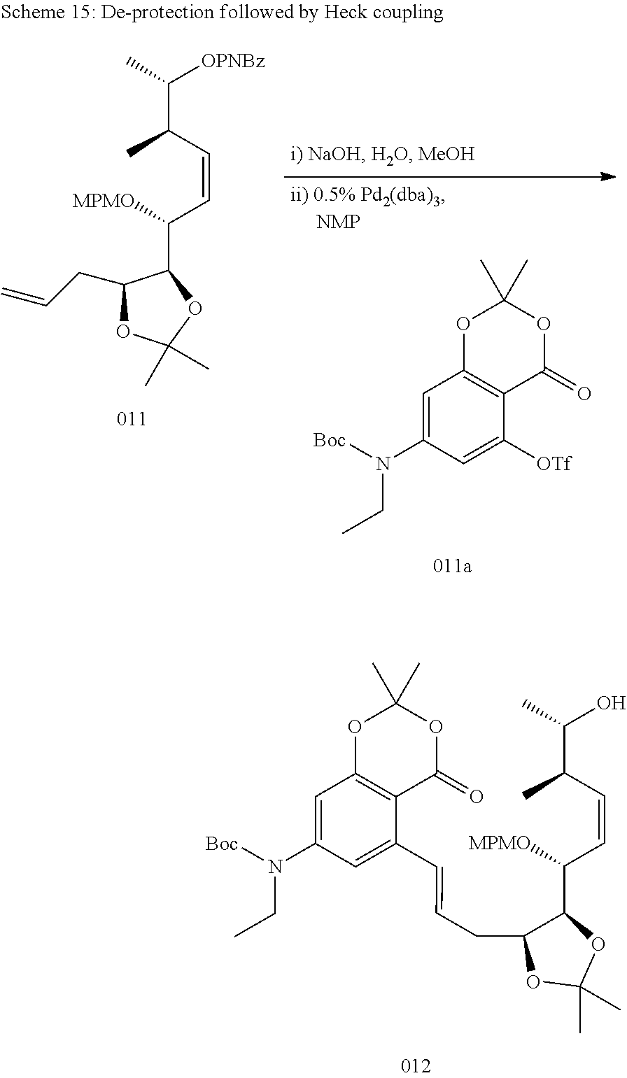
C1(CC=C)OC(C)(C)OC1C(C=CC(C([OPNBz])C)C)[MPMO].O1C2=C(C(=O)OC1(C)C)C([OTf])=CC(N([Boc])CC)=C2.O1C2=C(C(=O)OC1(C)C)C(C=CCC1C(C(C=CC(C(O)C)C)[MPMO])OC(C)(C)O1)=CC(N([Boc])CC)=C2
